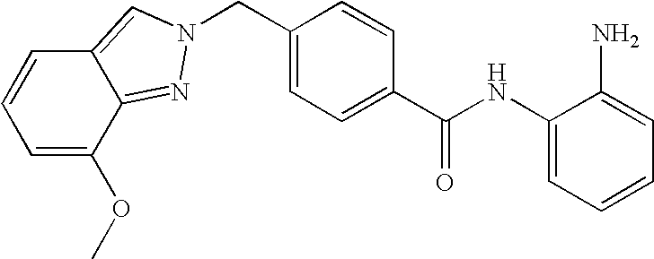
C1(NC(C2=CC=C(CN3N=C4C(OC)=CC=CC4=C3)C=C2)=O)=CC=CC=C1N
